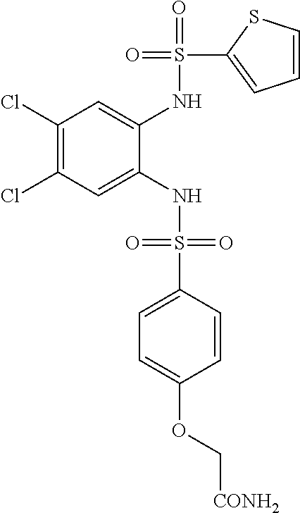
C1(Cl)=C(Cl)C=C(NS(=O)(=O)C2=CC=C(OC[CONH2])C=C2)C(NS(=O)(C2=CC=CS2)=O)=C1
